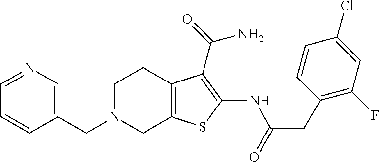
C1(CN2CC3=C(CC2)C(C(N)=O)=C(NC(=O)CC2=C(F)C=C(Cl)C=C2)S3)=CN=CC=C1
